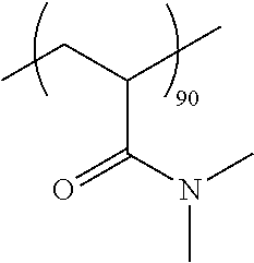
C(C)C(C)C(N(C)C)=O
